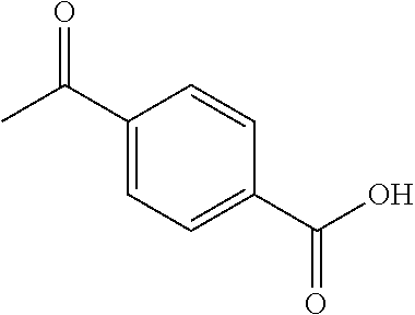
C1(C(C)=O)=CC=C(C(O)=O)C=C1
